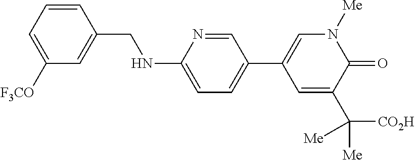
C1=CC(CNC2=CC=C(C3=CN([Me])C(=O)C(C([Me])([CO2H])[Me])=C3)C=N2)=CC([F3CO])=C1
